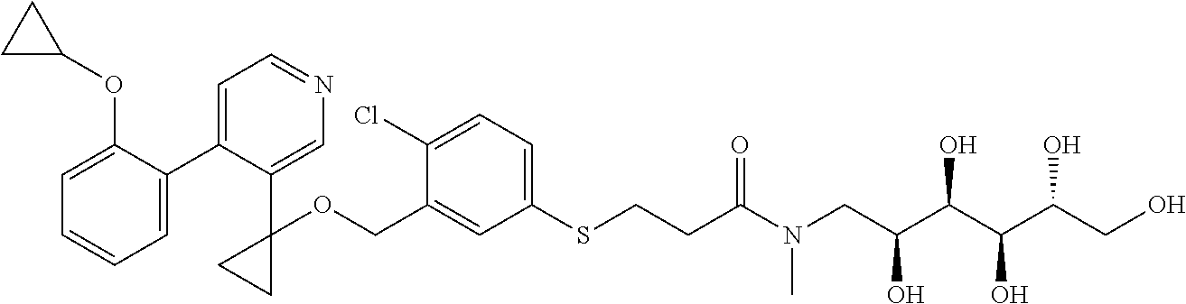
C1=C(COC2(C3=CN=CC=C3C3=CC=CC=C3OC3CC3)CC2)C(Cl)=CC=C1SCCC(N(CC(C(C(C(CO)O)O)O)O)C)=O
